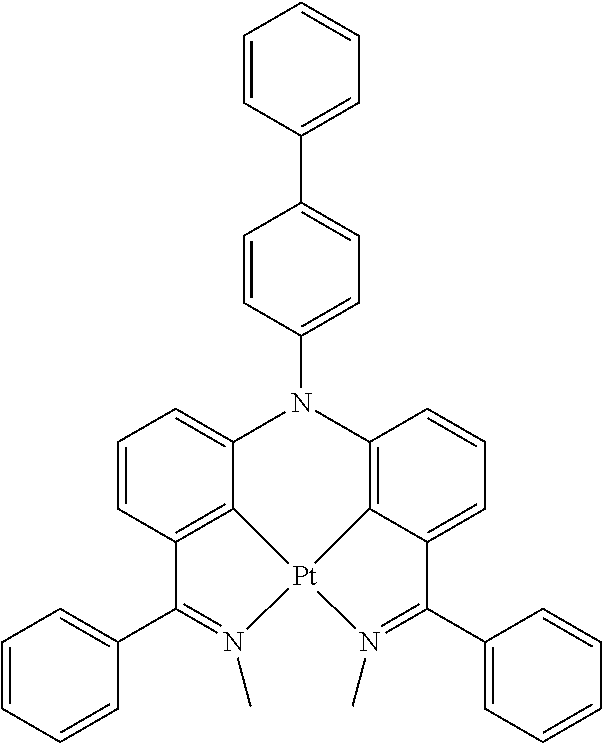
C1(C2=CC=CC=C2)=N(C)[Pt]23C4=C1C=CC=C4N(C1=CC=C(C4=CC=CC=C4)C=C1)C1=C2C(=CC=C1)C(C1=CC=CC=C1)=N3C
